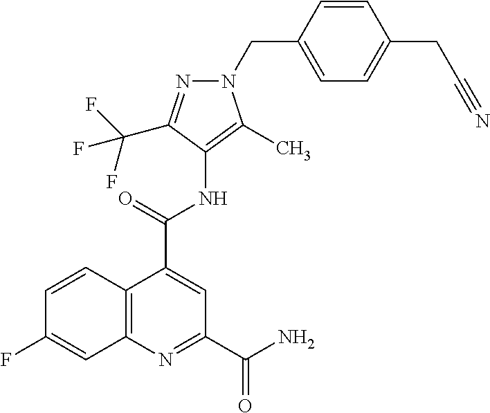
C12=C(N=C(C(=O)N)C=C1C(=O)NC1=C(C)N(CC3=CC=C(CC#N)C=C3)N=C1C(F)(F)F)C=C(F)C=C2
